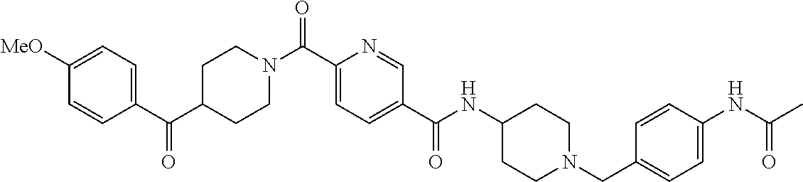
C1CN(C(C2=CC=C(C(=O)NC3CCN(CC4=CC=C(NC(C)=O)C=C4)CC3)C=N2)=O)CCC1C(C1=CC=C([MeO])C=C1)=O
